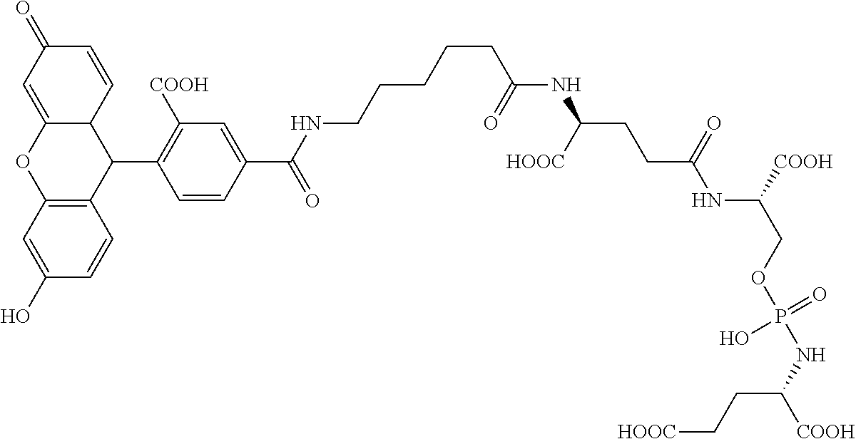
C1(O)=CC2=C(C=C1)C(C1=C([COOH])C=C(C(NCCCCCC(NC(CCC(NC(COP(NC([COOH])CC[HOOC])(=O)O)[COOH])=O)[HOOC])=O)=O)C=C1)C1C(=CC(=O)C=C1)O2
